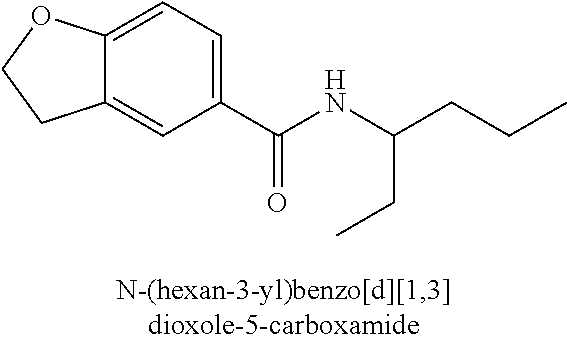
C12=CC(C(NC(CC)CCC)=O)=CC=C1OCC2
